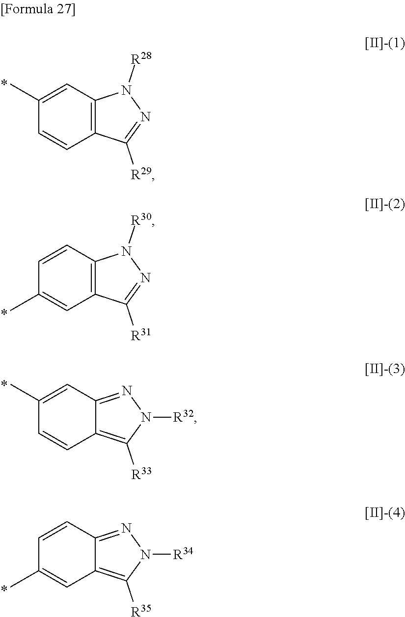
C1(C)=CC2=C(C=C1)C([R29])=NN2[R28].C1=CC2=NN([R34])C([R35])=C2C=C1C.C1(C)=CC2=NN([R32])C([R33])=C2C=C1.C1=CC2=C(C=C1C)C([R31])=NN2[R30]
